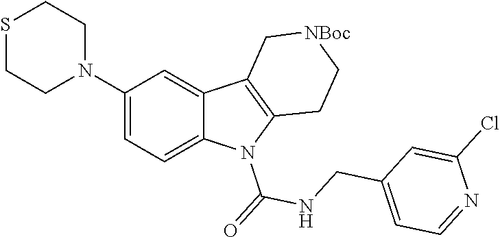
C1=C(N2CCSCC2)C=C2C(=C1)N(C(=O)NCC1=CC=NC(Cl)=C1)C1=C2C[NBoc]CC1
